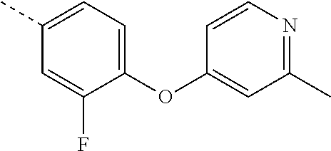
O(C1=CC(C)=NC=C1)C1=CC=C(C)C=C1F
